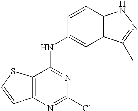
C12=C(SC=C1)C(NC1=CC3=C(C=C1)NN=C3C)=NC(Cl)=N2
